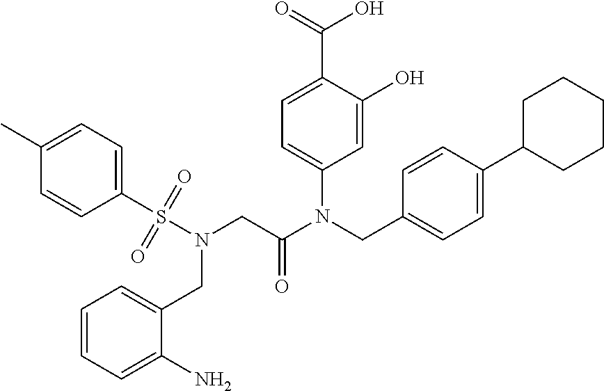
C1=C(O)C(C(=O)O)=CC=C1N(CC1=CC=C(C2CCCCC2)C=C1)C(CN(S(C1=CC=C(C)C=C1)(=O)=O)CC1=CC=CC=C1N)=O
